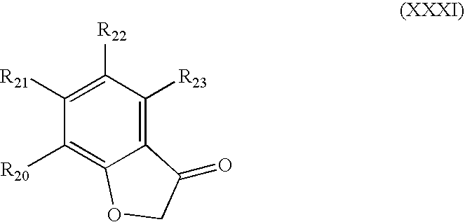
C1([R21])=C([R22])C([R23])=C2C(=C1[R20])OCC2=O
